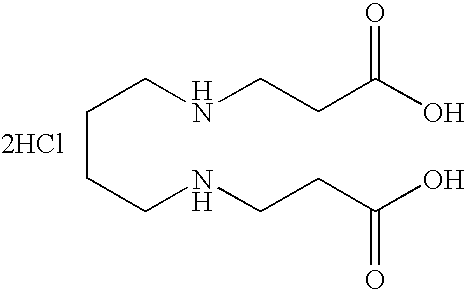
C(CCNCCC(O)=O)CNCCC(O)=O.[2HCl]
